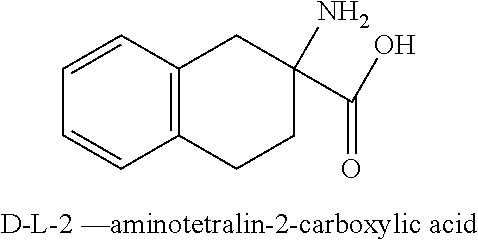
C12=C(C=CC=C1)CC(N)(C(=O)O)CC2
